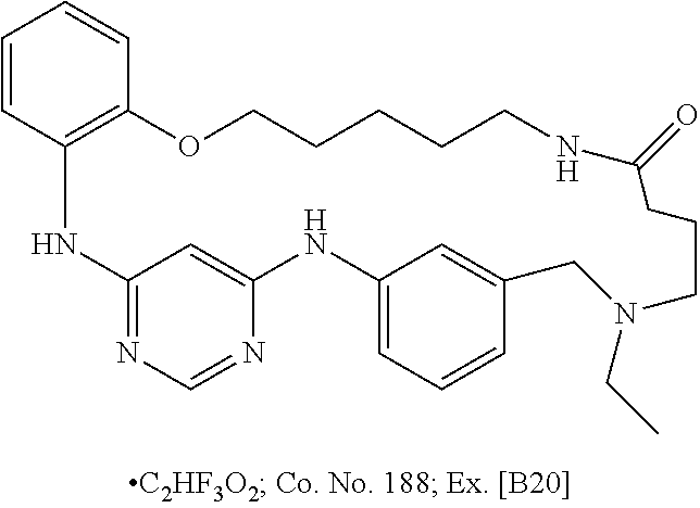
C1=CC2=C(C=C1)OCCCCCNC(=O)CCCN(CC)CC1=CC(=CC=C1)NC1=CC(=NC=N1)N2
